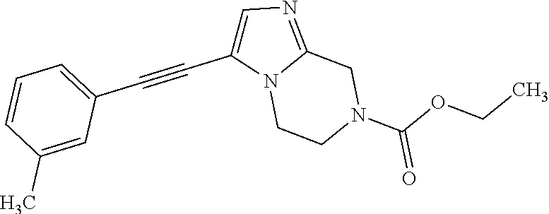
N12CCN(C(OCC)=O)CC1=NC=C2C#CC1=CC=CC(C)=C1
